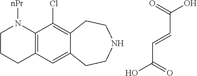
C1CCC2=C(N1[nPr])C(Cl)=C1C(=C2)CCNCC1.C(C=CC(O)=O)(O)=O
